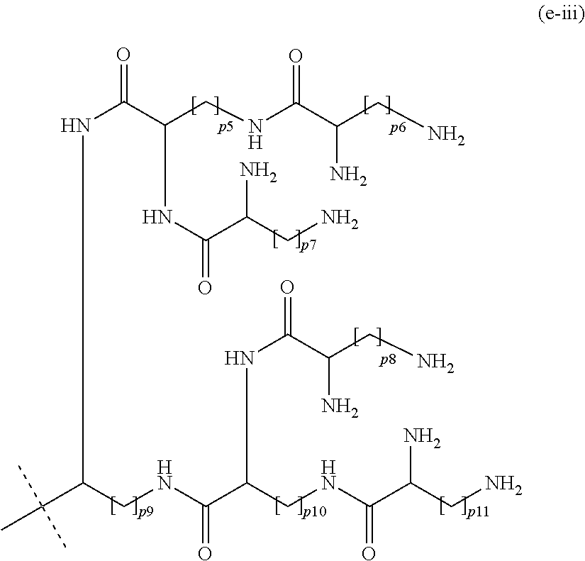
N(C(C(CNC(C(CN)N)=O)NC(C(N)CN)=O)=O)C(C(C)(C)C)CNC(C(CNC(C(CN)N)=O)NC(=O)C(CN)N)=O
